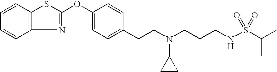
C1=CC2=C(C=C1)N=C(OC1=CC=C(CCN(CCCNS(C(C)C)(=O)=O)C3CC3)C=C1)S2
